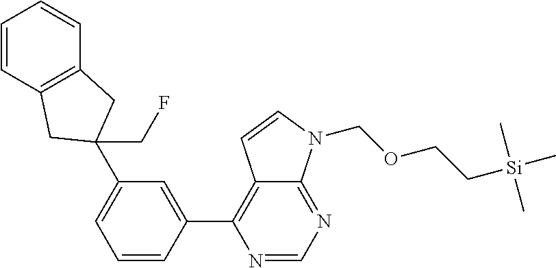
C1=CC2=C(C=C1)CC(C1=CC=CC(C3=C4C(=NC=N3)N(COCC[Si](C)(C)C)C=C4)=C1)(CF)C2
